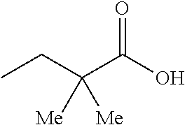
CCC(C(O)=O)([Me])[Me]
